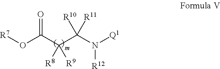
[R7]OC(C(C(N([R12])[Q1])([R11])[R10])([R8])[R9])=O
